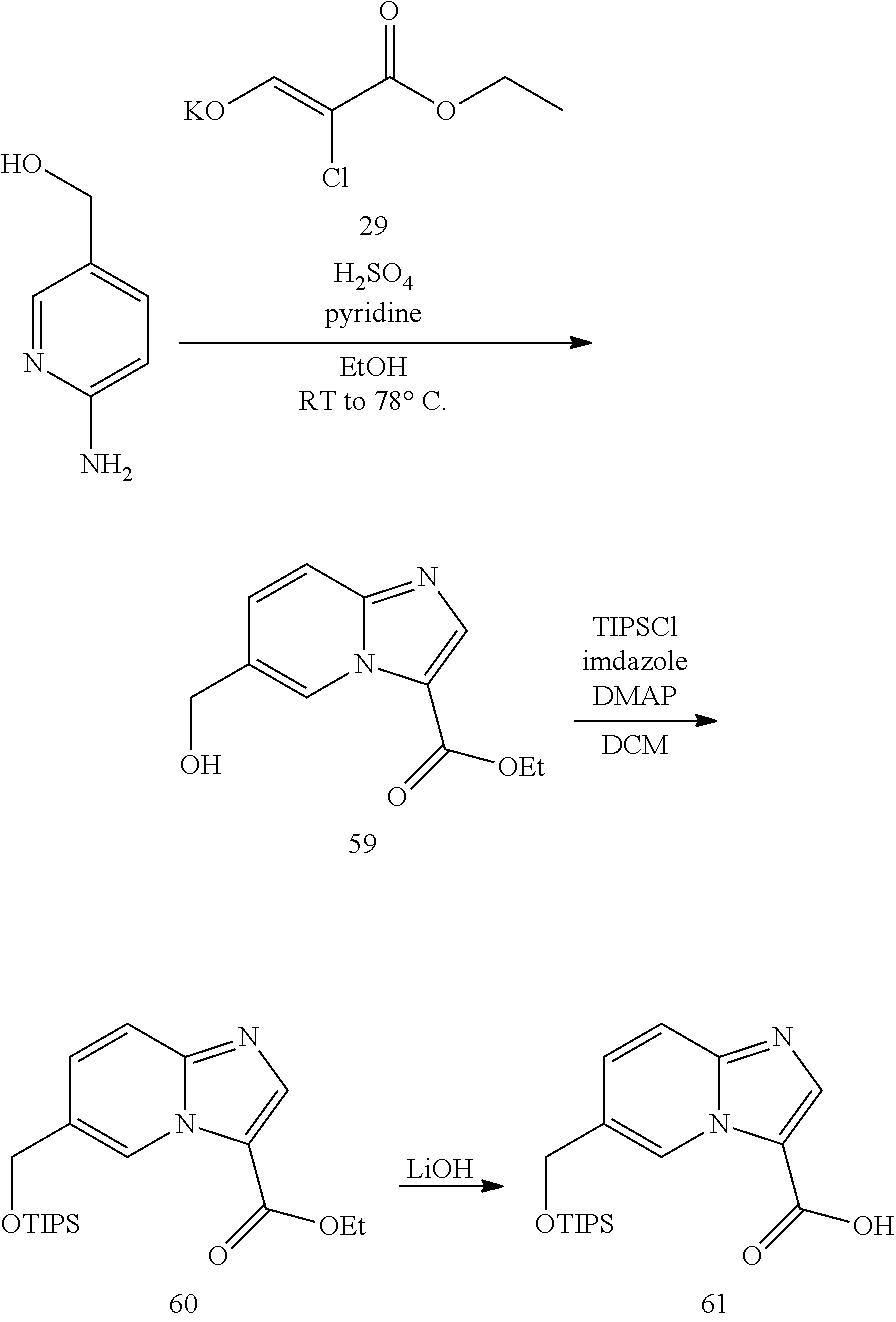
[KO]C=C(C(OCC)=O)Cl.C1=NC(N)=CC=C1CO.C12=NC=C(C(=O)[OEt])N1C=C(CO)C=C2.C12=NC=C(C(=O)[OEt])N1C=C(C[OTIPS])C=C2.C12=NC=C(C(=O)O)N1C=C(C[OTIPS])C=C2.[LiOH]
